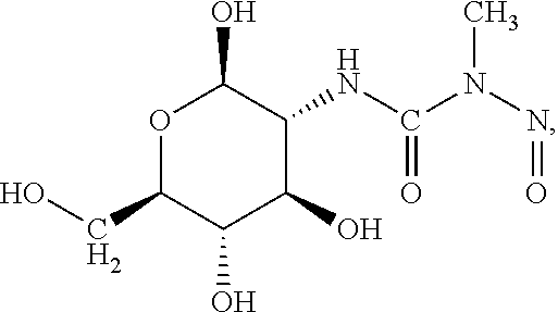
O1C(CO)C(O)C(O)C(NC(N(N=O)C)=O)C1O
